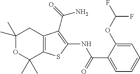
C1(C)(C)OC(C)(C)C2=C(C1)C(C(=O)N)=C(NC(C1=CC=CC=C1OC(F)F)=O)S2
